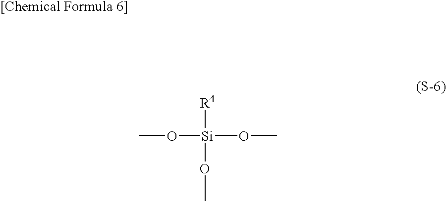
CO[Si](OC)([R4])OC
